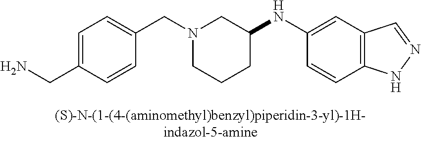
N1(CC2=CC=C(CN)C=C2)CCCC(NC2=CC3=C(C=C2)NN=C3)C1
